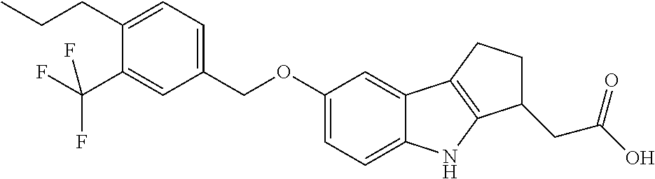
C1=C(CCC)C(C(F)(F)F)=CC(COC2=CC=C3C(=C2)C2=C(N3)C(CC(O)=O)CC2)=C1
